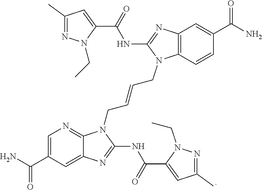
C1=C(C(N)=O)C=CC2=C1N=C(NC(C1=CC(C)=NN1CC)=O)N2CC=CCN1C2=NC=C(C(N)=O)C=C2N=C1NC(C1=CC(C)=NN1CC)=O
